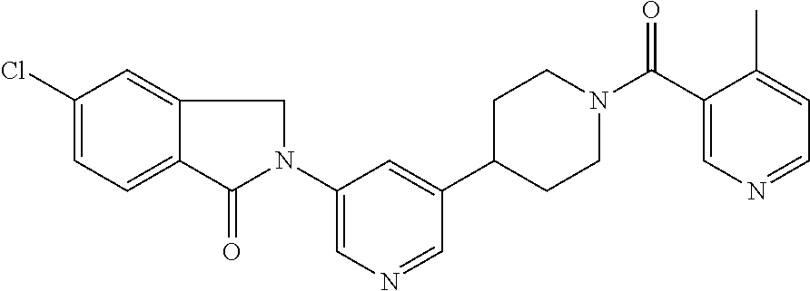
C1(N2CC3=CC(Cl)=CC=C3C2=O)=CN=CC(C2CCN(C(C3=CN=CC=C3C)=O)CC2)=C1
